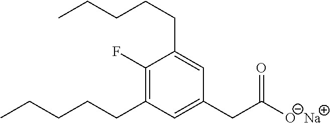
C1(CC([O-])=O)=CC(CCCCC)=C(F)C(CCCCC)=C1.[Na]
